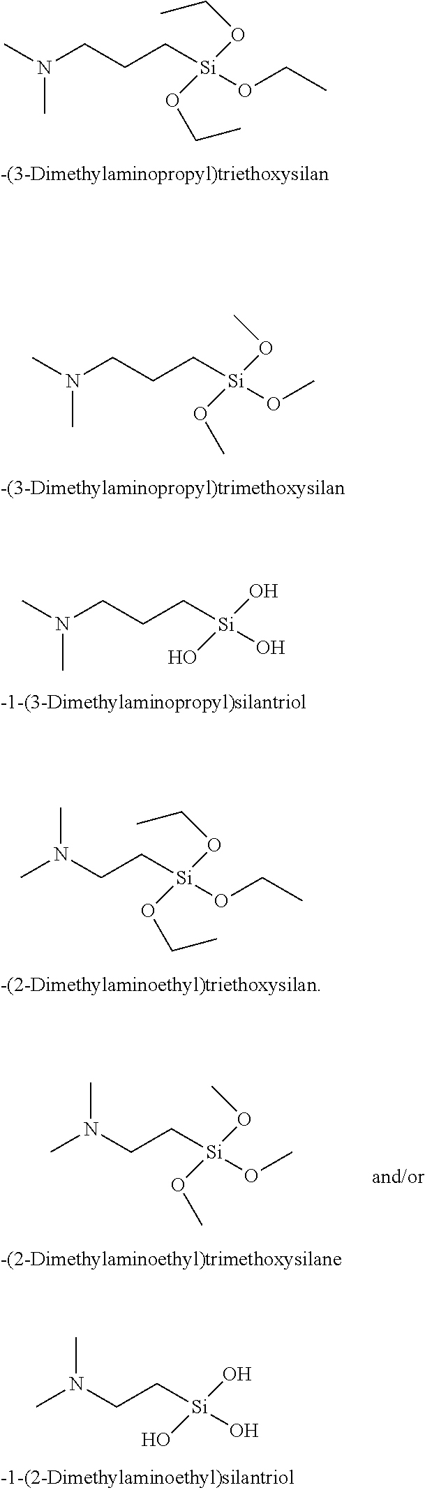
N(CCC[Si](OCC)(OCC)OCC)(C)C.N(CCC[Si](OC)(OC)OC)(C)C.N(CCC[Si](O)(O)O)(C)C.CN(CC[Si](OCC)(OCC)OCC)C.CN(CC[Si](OC)(OC)OC)C.CN(CC[Si](O)(O)O)C
